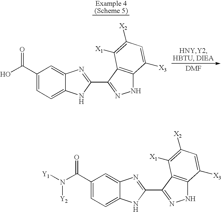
C1(C(O)=O)=CC=C2C(=C1)N=C(C1=NNC3=C1C([X1])=C([X2])C=C3[X3])N2.C1(C(N([Y1])[Y2])=O)=CC=C2C(=C1)N=C(C1=NNC3=C1C([X1])=C([X2])C=C3[X3])N2
